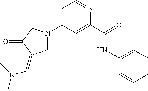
C1=C(N2CC(=CN(C)C)C(=O)C2)C=C(C(=O)NC2=CC=CC=C2)N=C1
